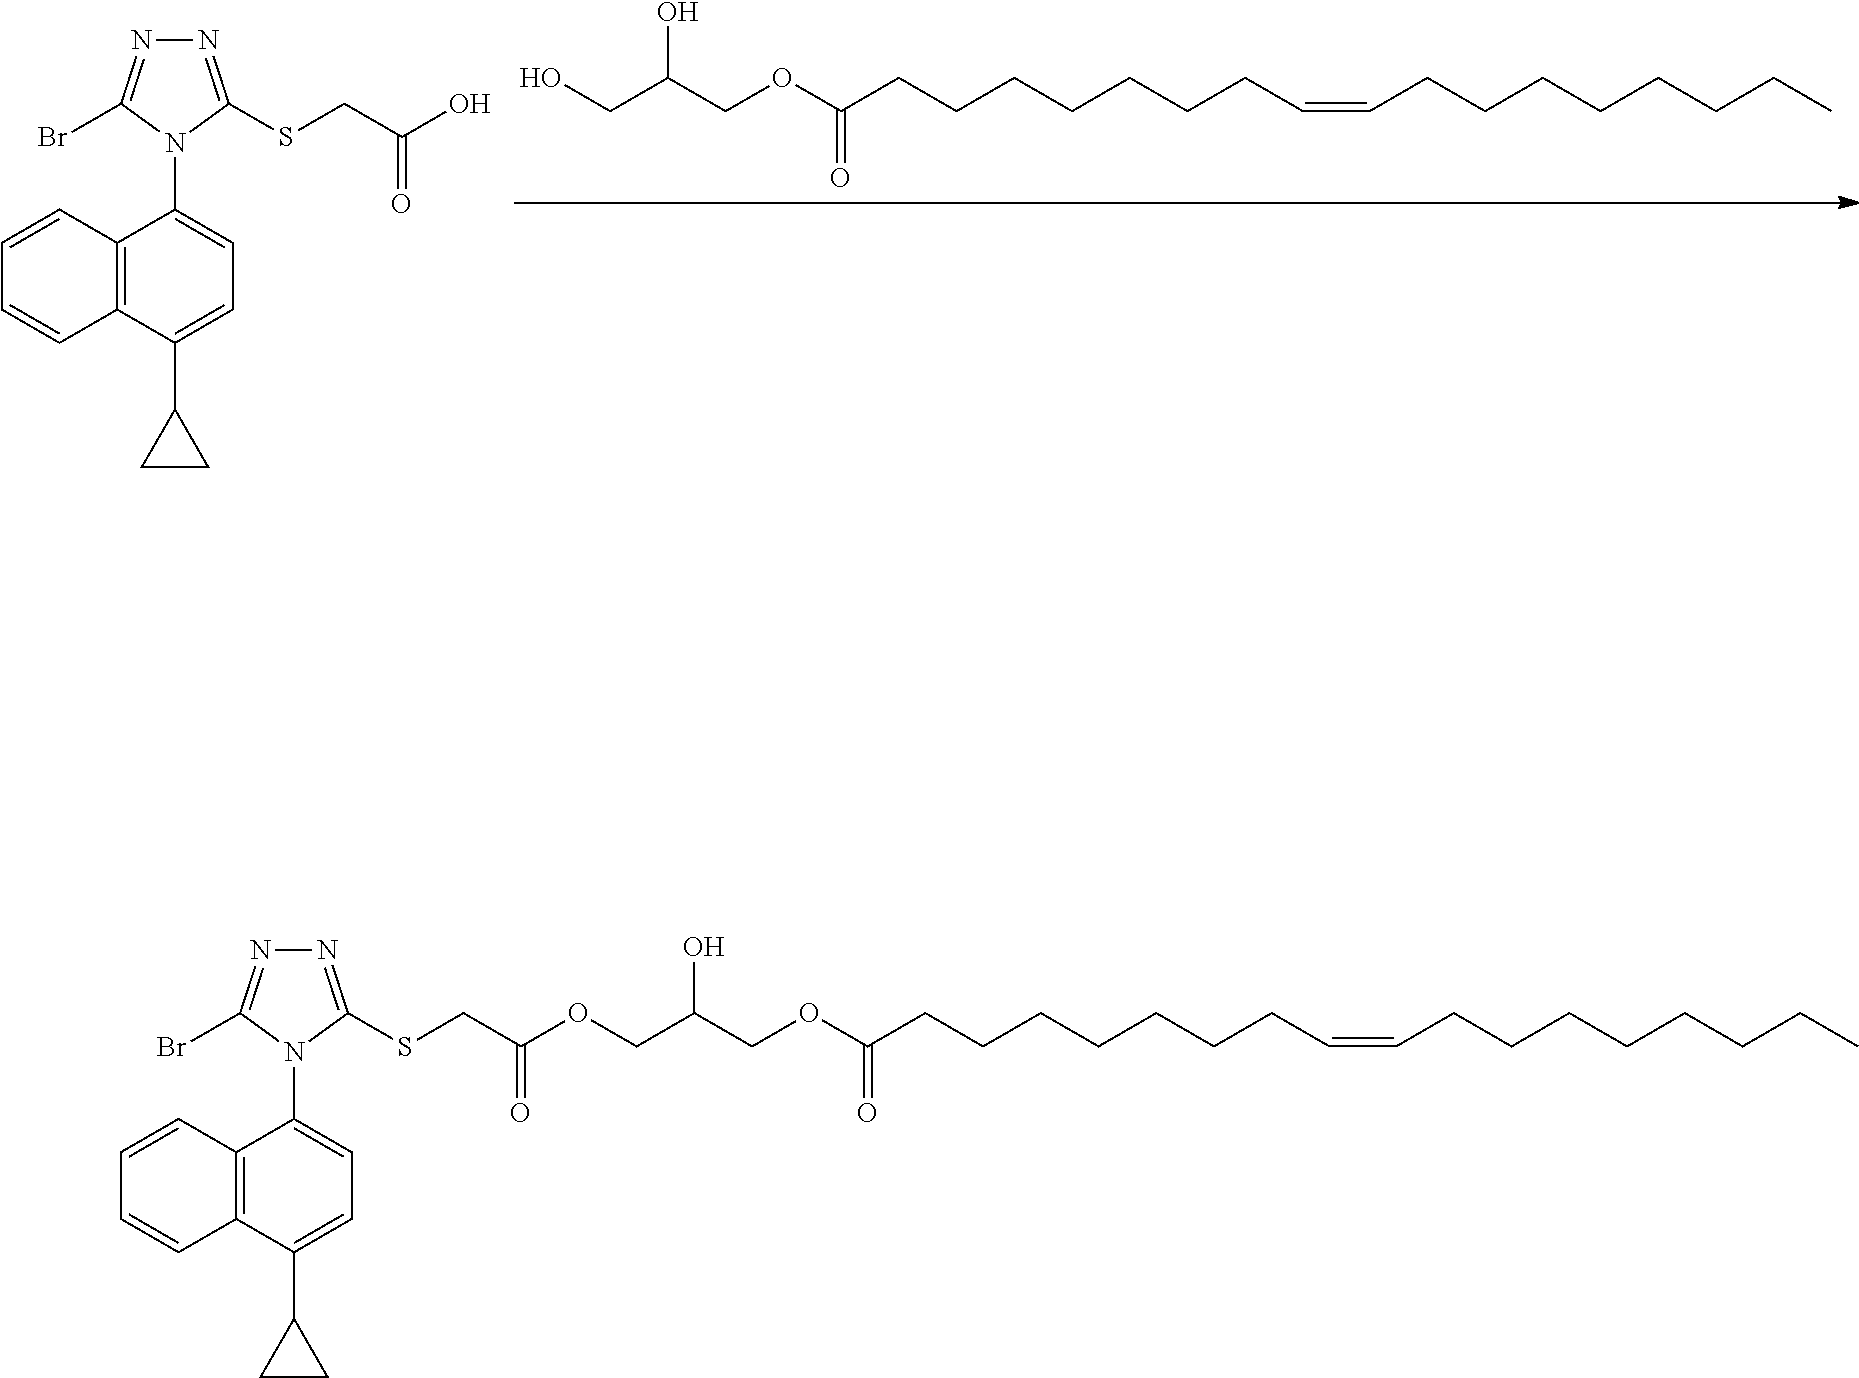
OCC(COC(CCCCCCCC=CCCCCCCCC)=O)O.C12=C(C(C3CC3)=CC=C1N1C(Br)=NN=C1SCC(O)=O)C=CC=C2.C12=C(C(C3CC3)=CC=C1N1C(Br)=NN=C1SCC(=O)OCC(COC(CCCCCCCC=CCCCCCCCC)=O)O)C=CC=C2
